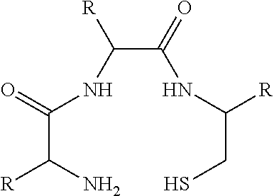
C(C(N)[R])(=O)NC(C(=O)NC(CS)[R])[R]
